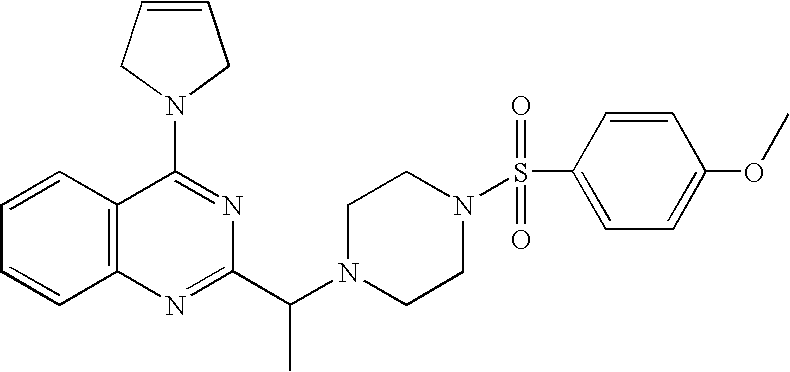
C1=CC2=C(C=C1)N=C(C(N1CCN(S(C3=CC=C(OC)C=C3)(=O)=O)CC1)C)N=C2N1CC=CC1
